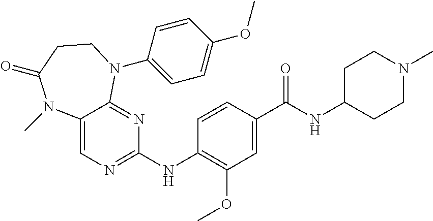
C1=CC(NC2=NC=C3C(=N2)N(C2=CC=C(OC)C=C2)CCC(=O)N3C)=C(OC)C=C1C(NC1CCN(C)CC1)=O
